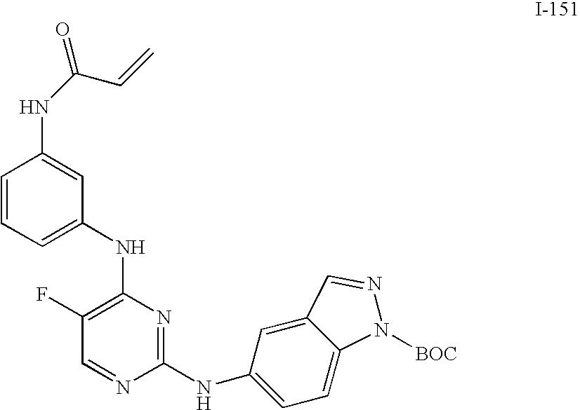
C1(F)=C(NC2=CC=CC(NC(=O)C=C)=C2)N=C(NC2=CC=C3C(=C2)C=NN3[BOC])N=C1
